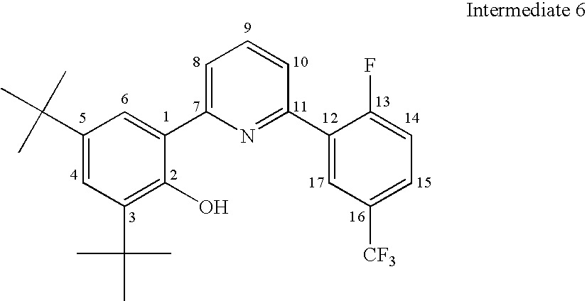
C1(C(C)(C)C)=CC(C(C)(C)C)=C(O)C(C2=CC=CC(C3=CC([CF3])=CC=C3F)=N2)=C1
